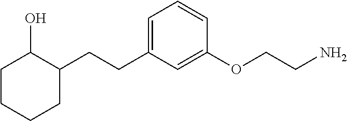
C1(CCC2=CC=CC(OCCN)=C2)CCCCC1O
